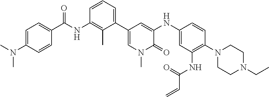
C(NC1=C(C)C(C2=CN(C)C(=O)C(NC3=CC(NC(=O)C=C)=C(N4CCN(CC)CC4)C=C3)=C2)=CC=C1)(=O)C1=CC=C(N(C)C)C=C1
